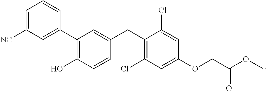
C1=C([NC])C=C(C2=C(O)C=CC(CC3=C(Cl)C=C(OCC(OC)=O)C=C3Cl)=C2)C=C1
